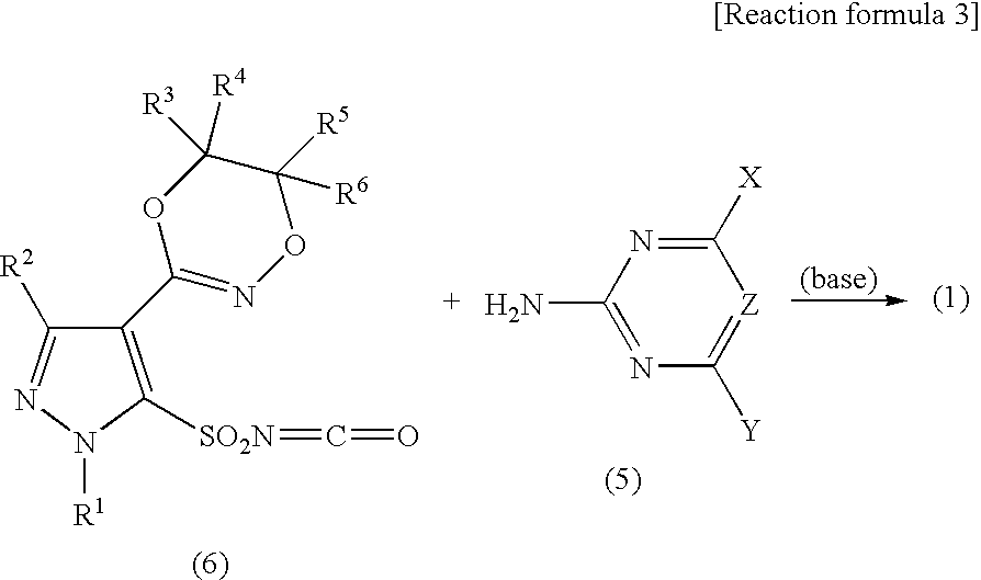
C1([R2])=NN([R1])C([SO2N]=C=O)=C1C1=NOC([R5])([R6])C([R3])([R4])O1.N1=C(N)N=C([X])[Z]=C1[Y]
